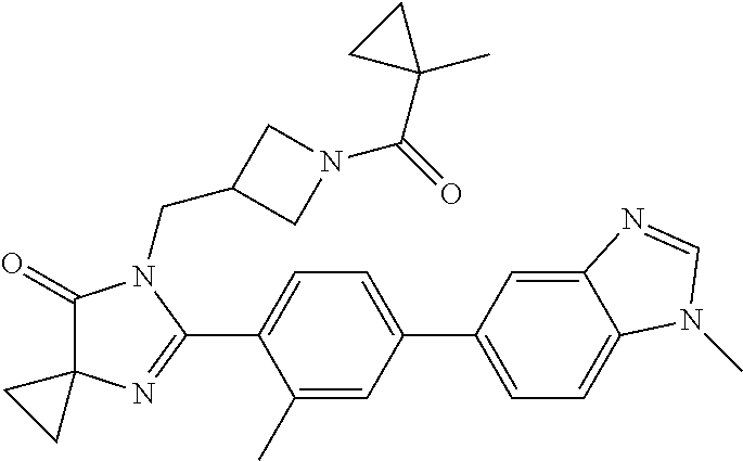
C1(=O)C2(N=C(C3=CC=C(C4=CC=C5C(=C4)N=CN5C)C=C3C)N1CC1CN(C(=O)C3(C)CC3)C1)CC2
